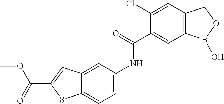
C1(Cl)=CC2=C(C=C1C(=O)NC1=CC=C3C(=C1)C=C(C(OC)=O)S3)B(O)OC2
